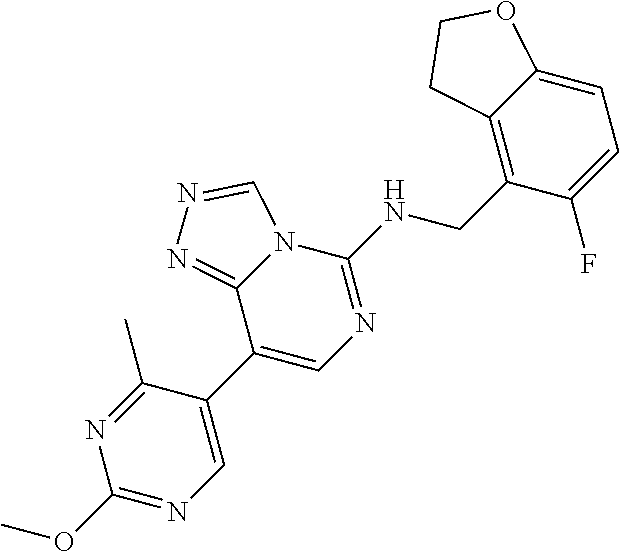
C1(C2=CN=C(OC)N=C2C)=CN=C(NCC2=C3C(=CC=C2F)OCC3)N2C1=NN=C2
